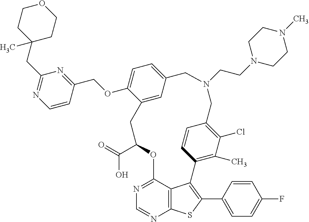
C1(C(=O)O)OC2=NC=NC3=C2C(=C(C2=CC=C(F)C=C2)S3)C2=C(C)C(Cl)=C(C=C2)CN(CCN2CCN(C)CC2)CC2=CC=C(OCC3=NC(CC4(C)CCOCC4)=NC=C3)C(=C2)C1
